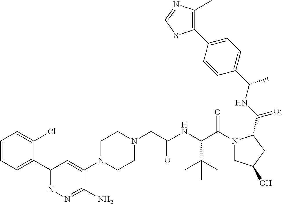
C1(C2=CC=CC=C2Cl)=NN=C(N)C(N2CCN(CC(NC(C(N3CC(O)CC3C(NC(C3=CC=C(C4=C(C)N=CS4)C=C3)C)=O)=O)C(C)(C)C)=O)CC2)=C1
